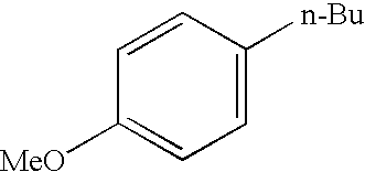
C1=C([n-Bu])C=CC([MeO])=C1
